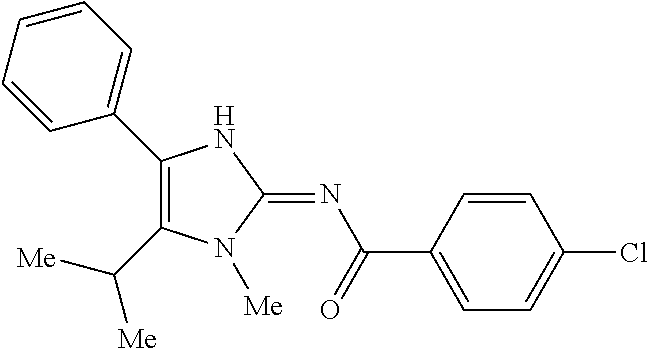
C1(C2=CC=CC=C2)=C(C([Me])[Me])N([Me])C(=NC(=O)C2=CC=C(Cl)C=C2)N1
